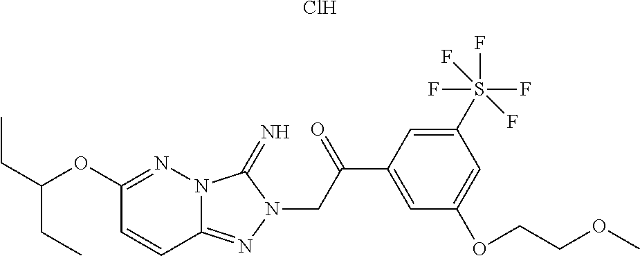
C(C(OC1=NN2C(=NN(CC(C3=CC(OCCOC)=CC(S(F)(F)(F)(F)F)=C3)=O)C2=N)C=C1)CC)C.Cl
